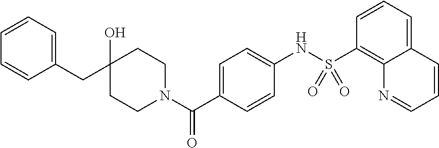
C(C1=CC=CC=C1)C1(O)CCN(C(C2=CC=C(NS(C3=C4C(=CC=C3)C=CC=N4)(=O)=O)C=C2)=O)CC1
